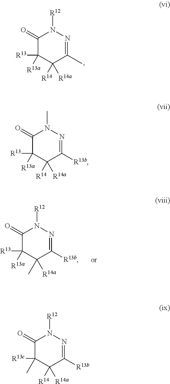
C1(=O)C([R13])([R13a])C([R14a])([R14])C(C)=NN1[R12].C1(=O)C([R13])([R13a])C([R14a])(C)C([R13b])=NN1[R12].C1(=O)C([R13])([R13a])C([R14a])([R14])C([R13b])=NN1C.C1(=O)C([R13c])(C)C([R14a])([R14])C([R13b])=NN1[R12]
